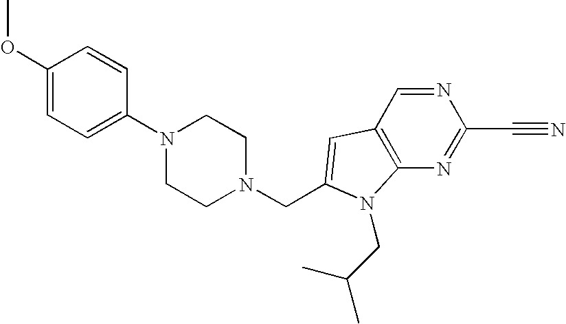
C1(OC)=CC=C(N2CCN(CC3=CC4=C(N=C(C#N)N=C4)N3CC(C)C)CC2)C=C1
